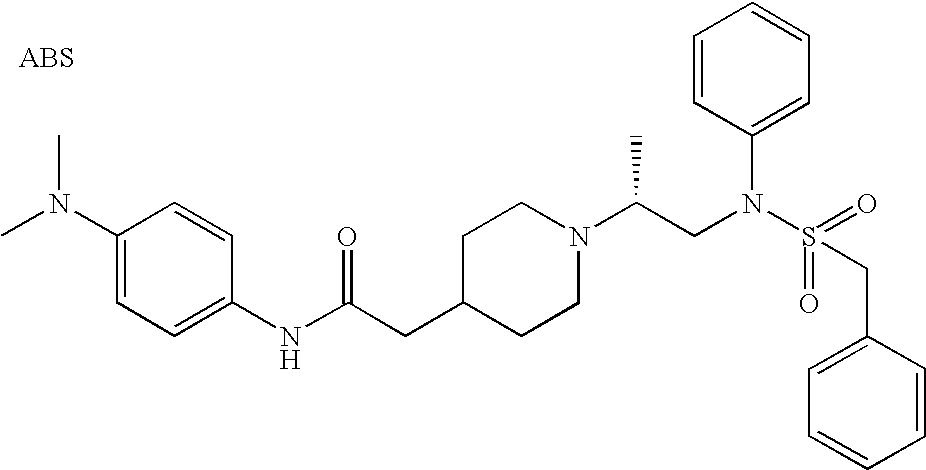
CN(C1=CC=C(NC(CC2CCN(C(CN(S(=O)(=O)CC3=CC=CC=C3)C3=CC=CC=C3)C)CC2)=O)C=C1)C
